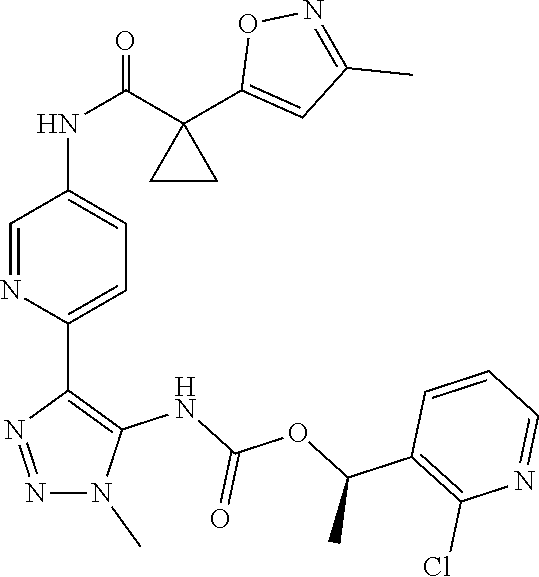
CN1C(NC(OC(C2=C(Cl)N=CC=C2)C)=O)=C(C2=CC=C(NC(C3(C4=CC(C)=NO4)CC3)=O)C=N2)N=N1
